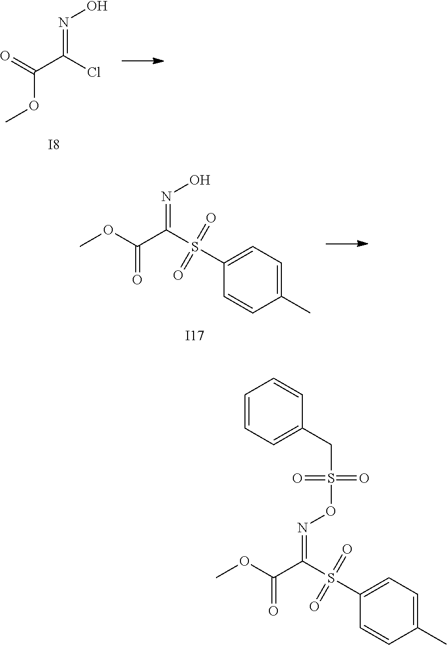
COC(=O)C(Cl)=NO.[I8].O=C(OC)C(S(=O)(=O)C1=CC=C(C)C=C1)=NO.[I17].O=C(OC)C(S(=O)(=O)C1=CC=C(C)C=C1)=NOS(=O)(=O)CC1=CC=CC=C1
